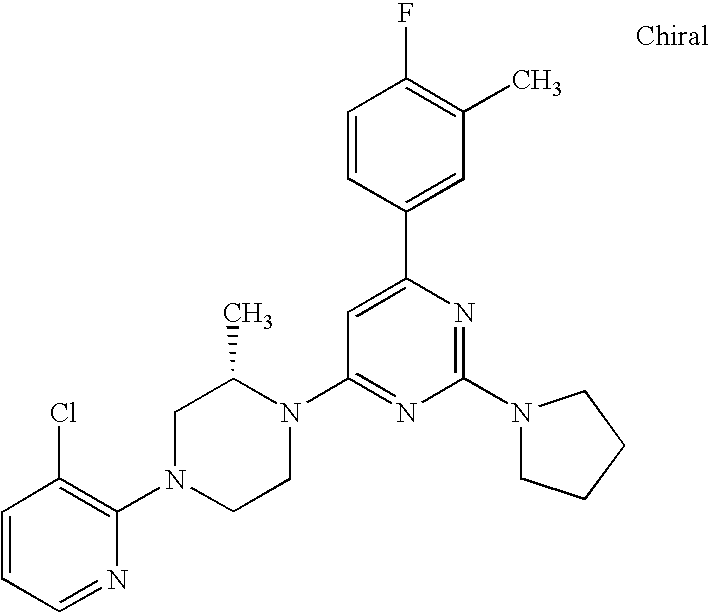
C1=CC=NC(N2CCN(C3=NC(N4CCCC4)=NC(C4=CC(C)=C(F)C=C4)=C3)C(C)C2)=C1Cl
